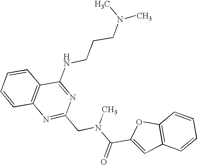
C1=CC2=C(C=C1)C(NCCCN(C)C)=NC(CN(C(C1=CC3=C(O1)C=CC=C3)=O)C)=N2
